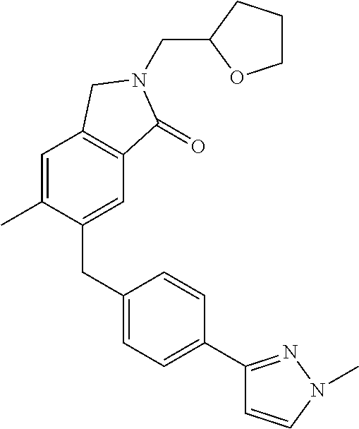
C(C1OCCC1)N1C(=O)C2=C(C=C(C)C(CC3=CC=C(C4=NN(C)C=C4)C=C3)=C2)C1
